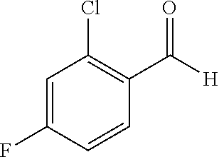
C1=C(F)C=CC(C(=O)[H])=C1Cl
